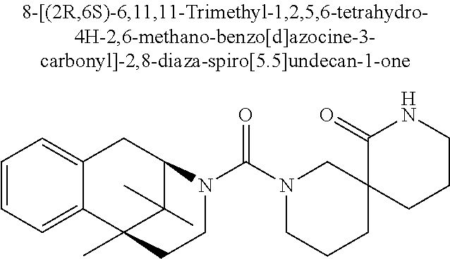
C1=CC=C2C(=C1)CC1C(C)(C)C2(C)CCN1C(N1CCCC2(C1)CCCNC2=O)=O
